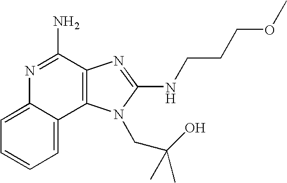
N1=C(N)C2=C(C3=CC=CC=C13)N(CC(O)(C)C)C(NCCCOC)=N2
